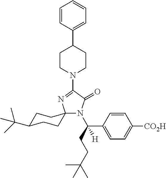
N1(C2=NC3(N(C(CCC(C)(C)C)(C4=CC=C([CO2H])C=C4)[H])C2=O)CCC(C(C)(C)C)CC3)CCC(C2=CC=CC=C2)CC1
